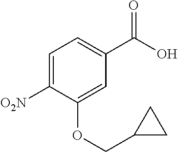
C1=C([O2N])C(OCC2CC2)=CC(C(O)=O)=C1
